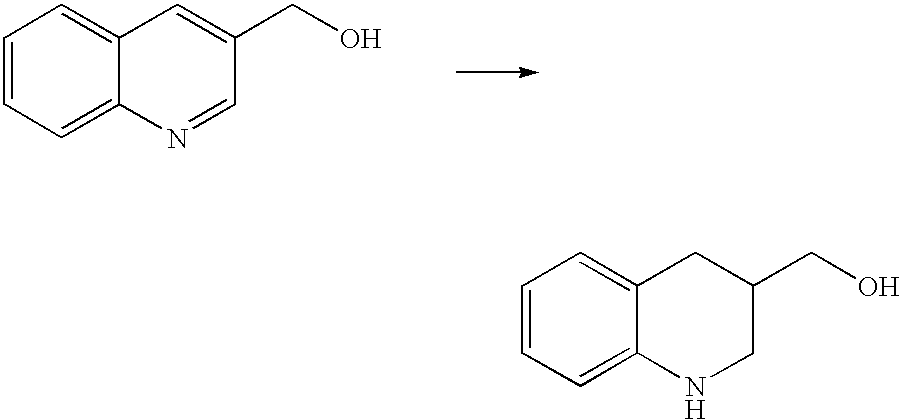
C1=CC=C2C(=C1)C=C(CO)C=N2.C1=CC=C2C(=C1)CC(CO)CN2
